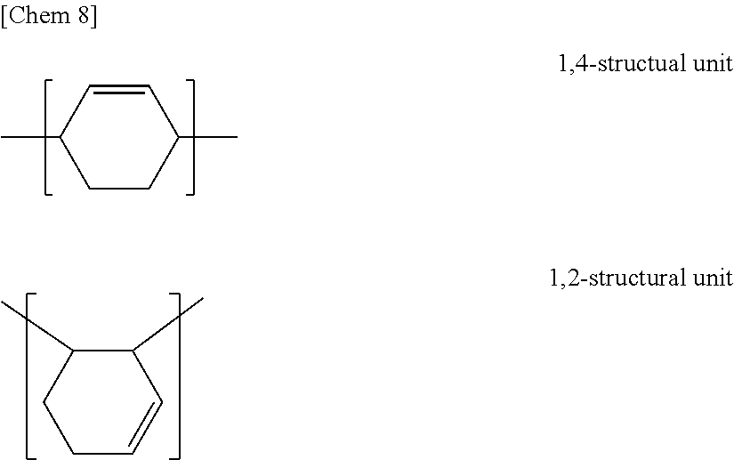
C1CC=CC(C)C1C.C1(C)CCC(C)C=C1
